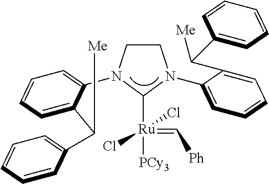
C1([Ru](=C[Ph])([PCy3])(Cl)Cl)N(C2=CC=CC=C2C([Me])C2=CC=CC=C2)CCN1C1=CC=CC=C1C([Me])C1=CC=CC=C1
